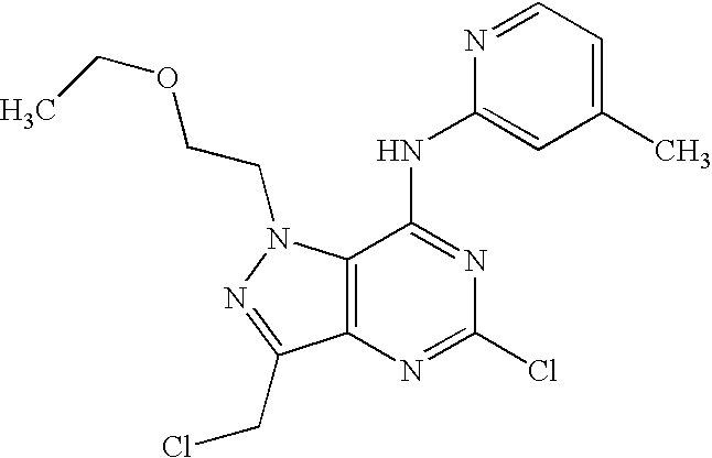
C12=C(C(NC3=CC(C)=CC=N3)=NC(Cl)=N1)N(CCOCC)N=C2CCl
